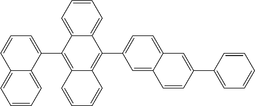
C1=CC2=CC=CC=C2C(C2=C3C(=C(C4=CC=C5C(=C4)C=CC(C4=CC=CC=C4)=C5)C4=CC=CC=C24)C=CC=C3)=C1
